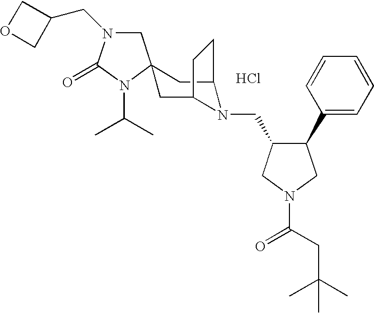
Cl.C1N(CC2COC2)C(=O)N(C(C)C)C12CC1N(CC3C(C4=CC=CC=C4)CN(C(=O)CC(C)(C)C)C3)C(C2)CC1
